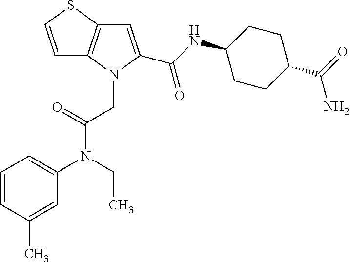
C1=CSC2=C1N(CC(N(C1=CC=CC(C)=C1)CC)=O)C(C(NC1CCC(C(=O)N)CC1)=O)=C2
